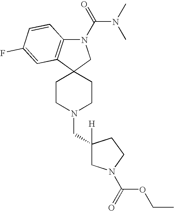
C1CN(CC2([H])CN(C(=O)OCC)CC2)CCC12CN(C(=O)N(C)C)C1=C2C=C(F)C=C1
